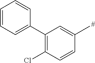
C1=CC=C(C2=C(Cl)C=CC(C)=C2)C=C1
